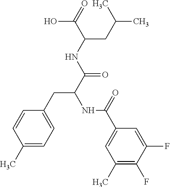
C1(C)=CC=C(CC(C(NC(C(=O)O)CC(C)C)=O)NC(C2=CC(C)=C(F)C(F)=C2)=O)C=C1
